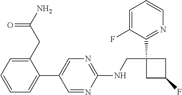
C1(C2=CN=C(NCC3(C4=NC=CC=C4F)CC(F)C3)N=C2)=CC=CC=C1CC(N)=O
